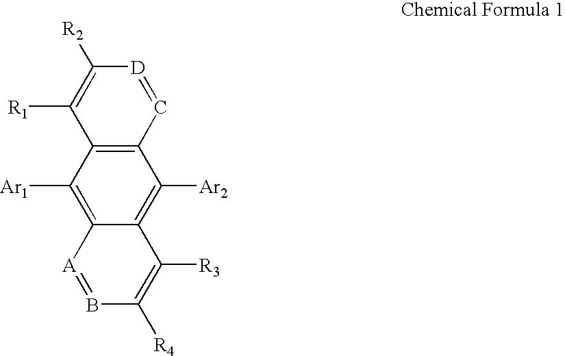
B1=[A]C2=C([Ar1])C3=C(C([Ar2])=C2C([R3])=C1[R4])C=[D]C([R2])=C3[R1]
